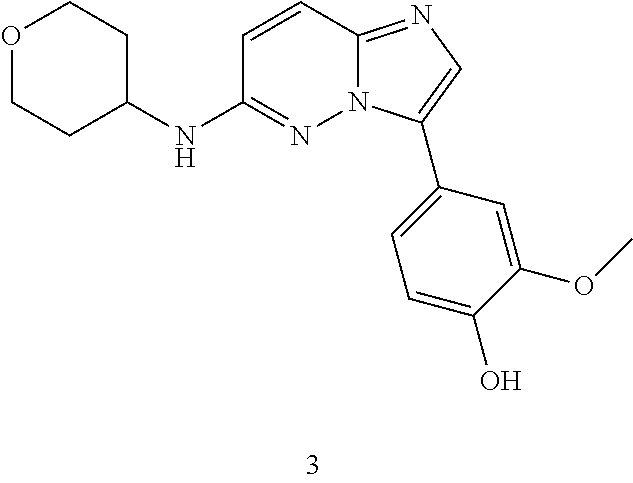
C1(NC2=NN3C(=NC=C3C3=CC=C(O)C(OC)=C3)C=C2)CCOCC1
